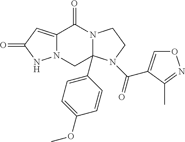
C12=CC(=O)NN1CC1(C3=CC=C(OC)C=C3)N(C2=O)CCN1C(C1=CON=C1C)=O
